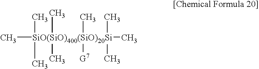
C[SiO(SiO)400(SiO)20Si](C)(C)(C)(C)(C)(C)([G7])(C)C
